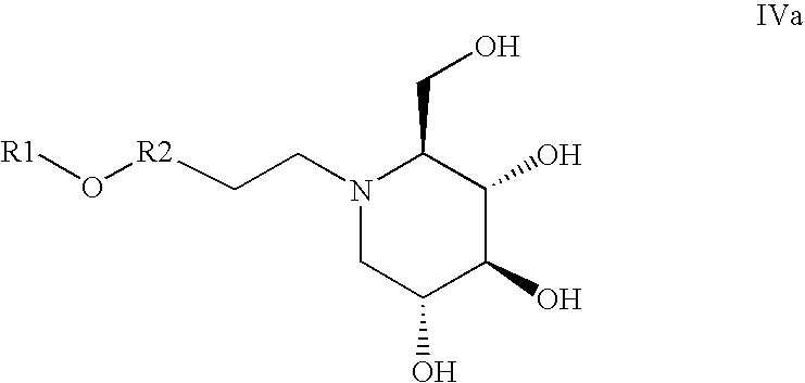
O([R2]CCN1CC(O)C(O)C(O)C1CO)[R1]
